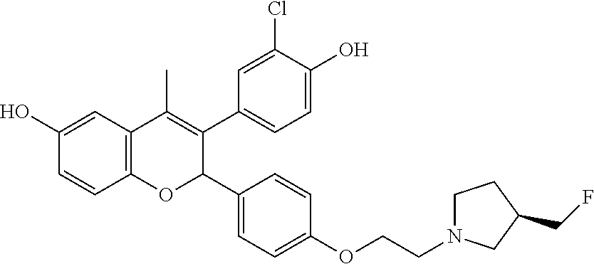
C12=C(C=C(O)C=C1)C(C)=C(C1=CC=C(O)C(Cl)=C1)C(C1=CC=C(OCCN3CCC(CF)C3)C=C1)O2
